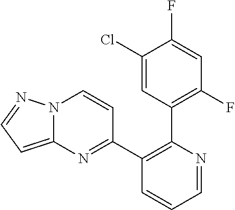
C1(Cl)=CC(C2=C(C3=NC4=CC=NN4C=C3)C=CC=N2)=C(F)C=C1F
